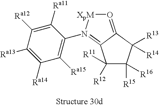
C1([R12])([R11])C([R15])([R16])C([R13])([R14])C2=O[XpM]N(C3=C([Ra15])C([Ra14])=C([Ra13])C([Ra12])=C3[Ra11])=C12
